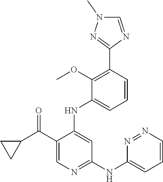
C1(C(C2CC2)=O)=CN=C(NC2=CC=CN=N2)C=C1NC1=CC=CC(C2=NN(C)C=N2)=C1OC
